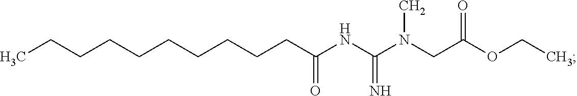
CCCCCCCCCCC(=O)NC(N(CC(OCC)=O)C)=N
